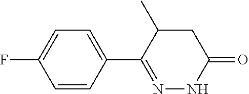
C1(F)=CC=C(C2=NNC(=O)CC2C)C=C1
